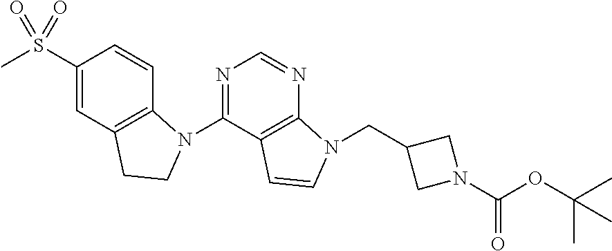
C1(S(C)(=O)=O)=CC2=C(C=C1)N(C1=NC=NC3=C1C=CN3CC1CN(C(OC(C)(C)C)=O)C1)CC2
